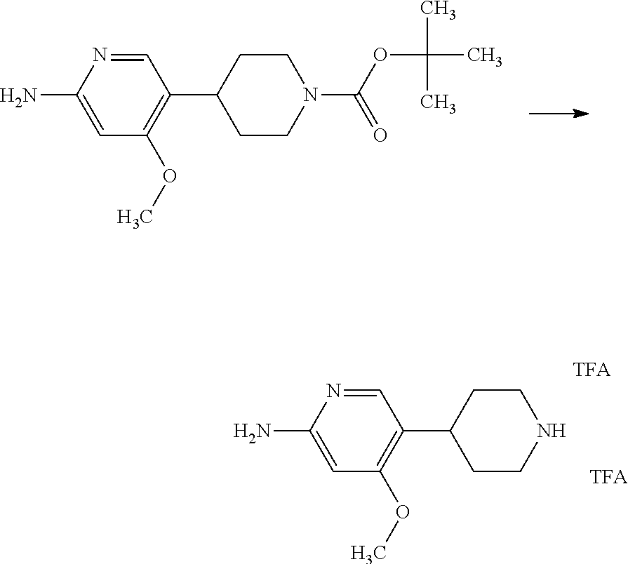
O(C)C1=C(C2CCN(C(=O)OC(C)(C)C)CC2)C=NC(N)=C1.O(C)C1=C(C2CCNCC2)C=NC(N)=C1
